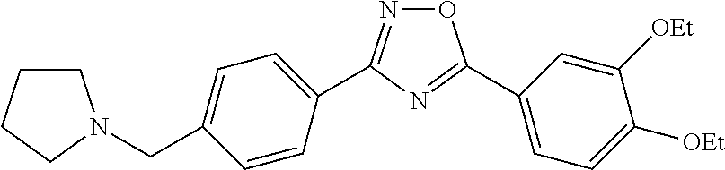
N1=C(C2=CC=C(CN3CCCC3)C=C2)N=C(C2=CC=C([OEt])C([OEt])=C2)O1
